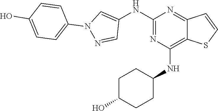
C1(NC2=CN(C3=CC=C(O)C=C3)N=C2)=NC(NC2CCC(O)CC2)=C2C(=N1)C=CS2
